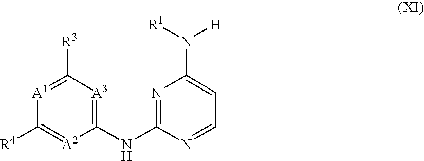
C1(NC2=NC(N([H])[R1])=CC=N2)=[A3]C([R3])=[A1]C([R4])=[A2]1
